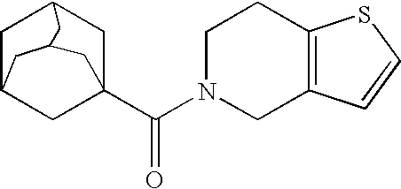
C1C2CC3(C(N4CC5=C(CC4)SC=C5)=O)CC1CC(C2)C3
